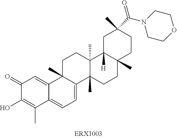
C1(=O)C(O)=C(C)C2=CC=C3C(C)(C2=C1)CCC1(C)C3(C)CCC2(C)C1([H])CC(C)(C(N1CCOCC1)=O)CC2
